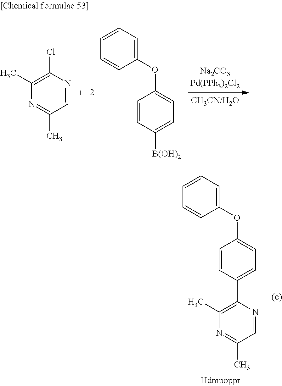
C1=NC(Cl)=C(C)N=C1C.C1=CC([B(OH)2])=CC=C1OC1=CC=CC=C1.C1=NC(C2=CC=C(OC3=CC=CC=C3)C=C2)=C(C)N=C1C
